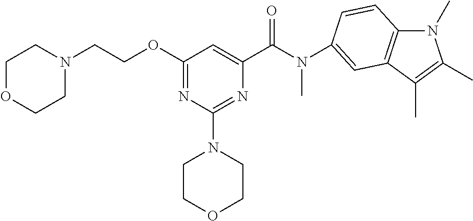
N(C(C1=CC(OCCN2CCOCC2)=NC(N2CCOCC2)=N1)=O)(C)C1=CC2=C(N(C)C(C)=C2C)C=C1
